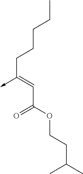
C(C(OCCC(C)C)=O)=C(CCCCC)->C
